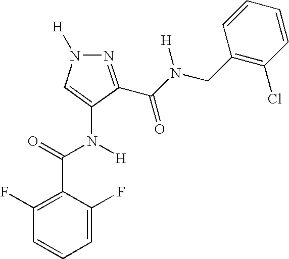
C1=C(F)C(C(=O)N([H])C2=CN([H])N=C2C(N(CC2=C(Cl)C=CC=C2)[H])=O)=C(F)C=C1
